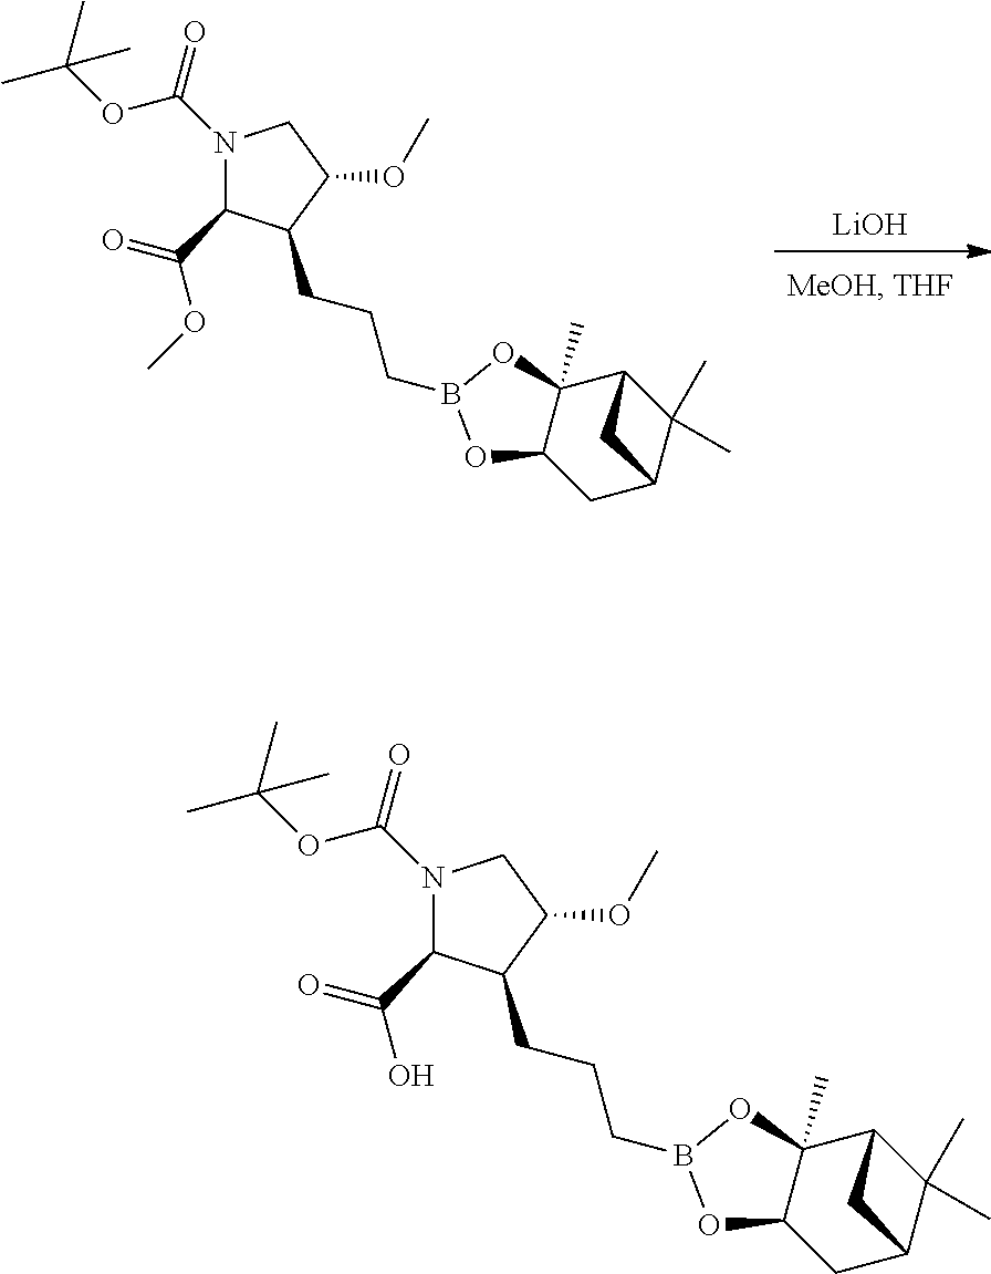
[LiOH].N1(C(OC(C)(C)C)=O)C(C(=O)OC)C(CCCB2OC3(C)C(CC4C(C)(C)C3C4)O2)C(OC)C1.N1(C(OC(C)(C)C)=O)C(C(=O)O)C(CCCB2OC3(C)C(CC4C(C)(C)C3C4)O2)C(OC)C1
